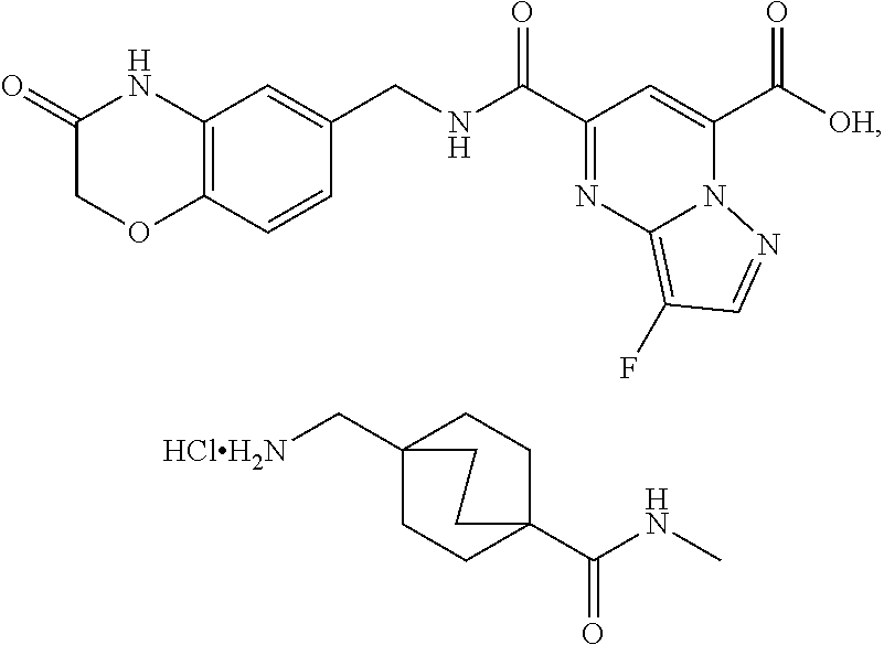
C(C1=NC2=C(F)C=NN2C(C([OH])=O)=C1)(=O)NCC1=CC2=C(C=C1)OCC(=O)N2.[HClH2N]CC12CCC(C(NC)=O)(CC1)CC2
